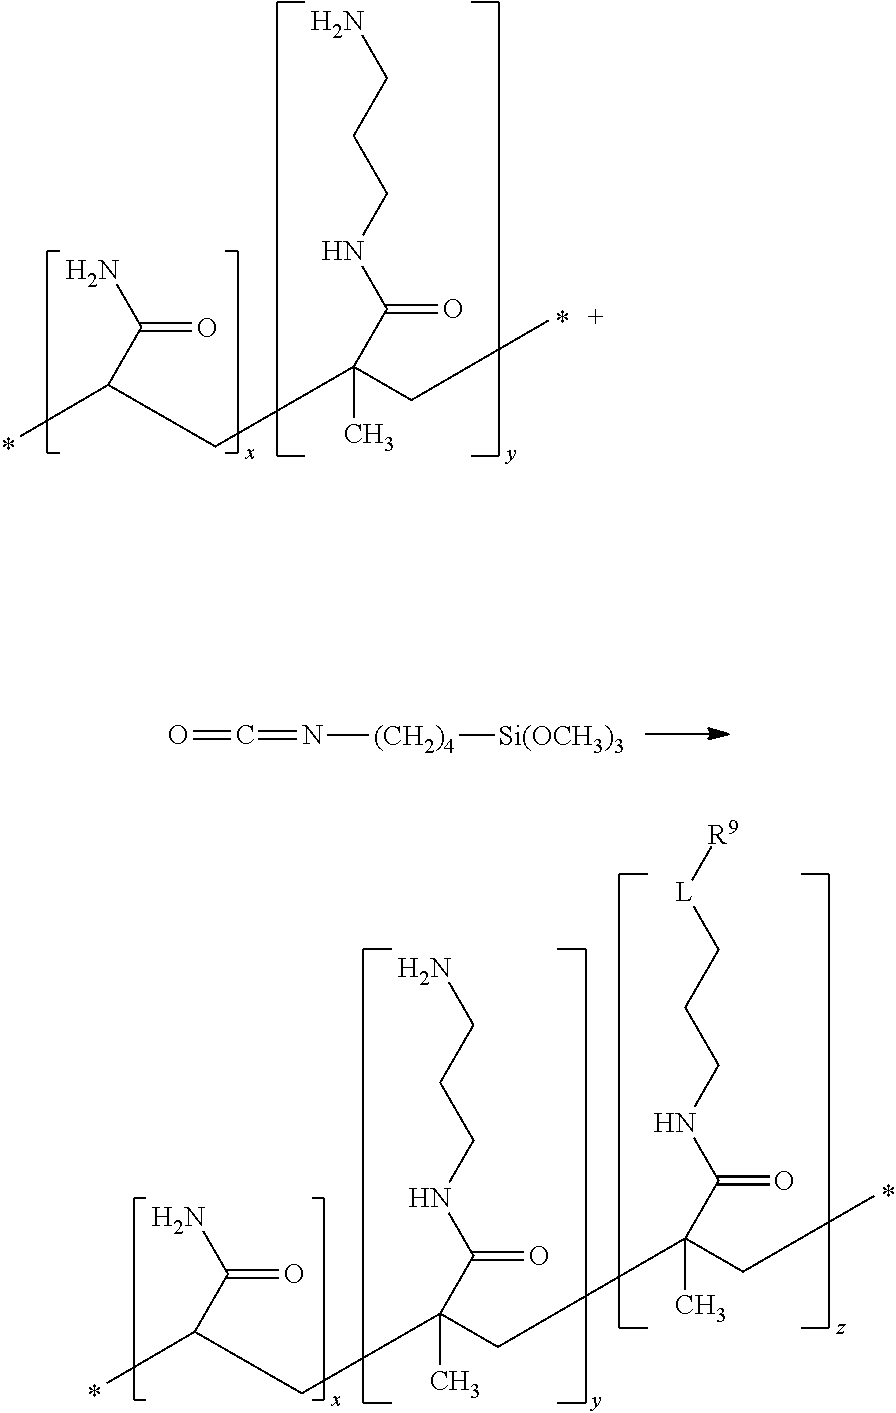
C(C)(CC(CC)(C)C(=O)NCCCN)C(N)=O.O=C=N[(CH2)4][Si(OCH3)3].C(C)(CC(CC(C)(CC)C(NCCC[L][R9])=O)(C)C(=O)NCCCN)C(N)=O
